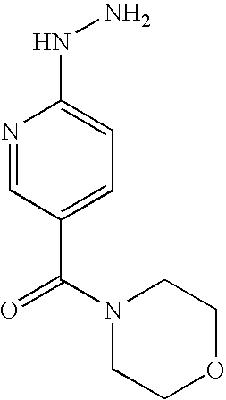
N1=CC(C(N2CCOCC2)=O)=CC=C1NN
